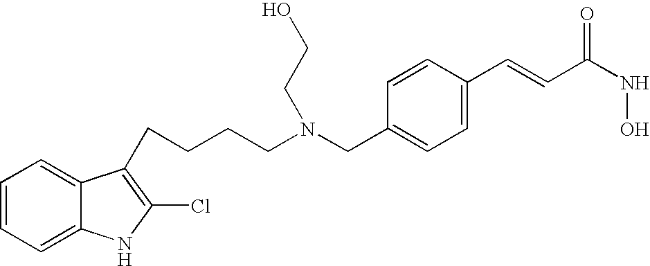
C(CN(CC1=CC=C(C=CC(NO)=O)C=C1)CCO)CCC1=C(Cl)NC2=CC=CC=C21
